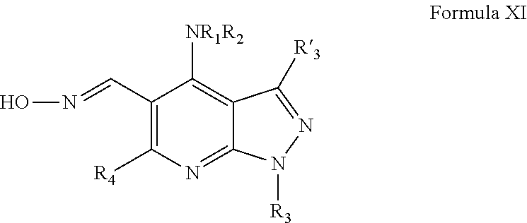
C1(C=NO)=C([R4])N=C2C(=C1[NR1R2])C([R3])=NN2[R3]
